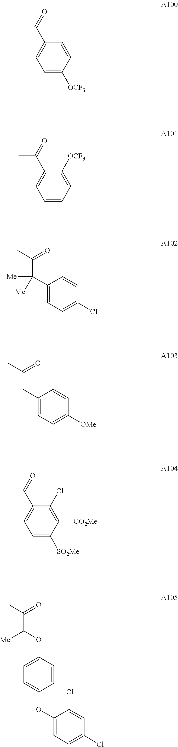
CC(C1=CC=C([OCF3])C=C1)=O.CC(C1=CC=CC=C1[OCF3])=O.CC(C1=CC=C([SO2Me])C([CO2Me])=C1Cl)=O.CC(C(C1=CC=C(Cl)C=C1)([Me])[Me])=O.CC(CC1=CC=C([OMe])C=C1)=O.CC(C(OC1=CC=C(OC2=CC=C(Cl)C=C2Cl)C=C1)[Me])=O
